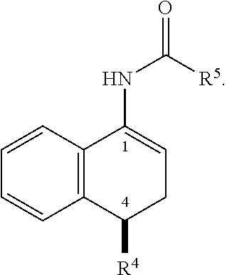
C12=C(C=CC=C1)C(NC([R5])=O)=CCC2[R4]
